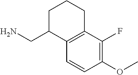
C1C(CN)C2=C(CC1)C(F)=C(OC)C=C2
